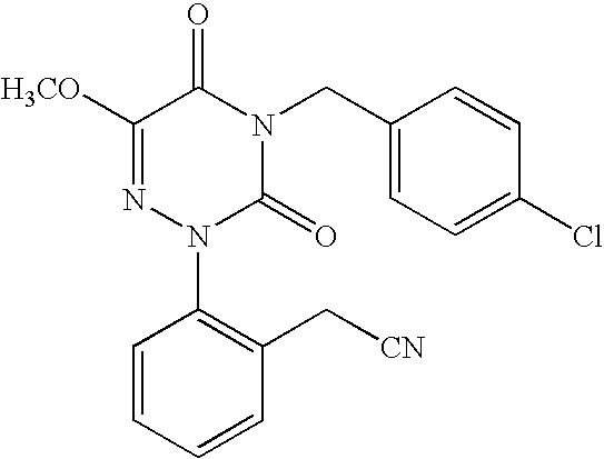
C1([H3CO])=NN(C2=C(C[CN])C=CC=C2)C(=O)N(CC2=CC=C(Cl)C=C2)C1=O
